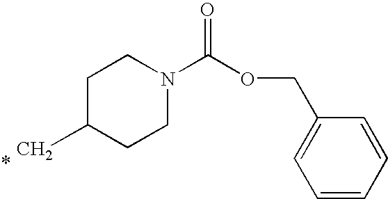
C1C(C)CCN(C(OCC2=CC=CC=C2)=O)C1
